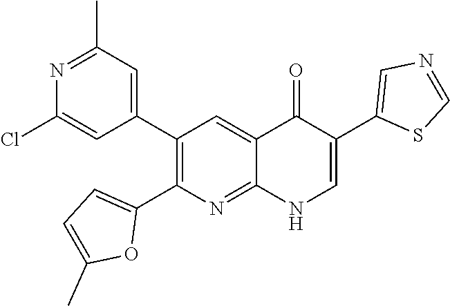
N1=C(C)C=C(C2=C(C3=CC=C(C)O3)N=C3C(=C2)C(=O)C(C2=CN=CS2)=CN3)C=C1Cl
